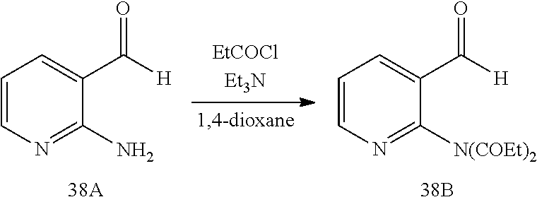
C1=CN=C(N)C(C([H])=O)=C1.C1=CN=C([N(COEt)2])C(C([H])=O)=C1
